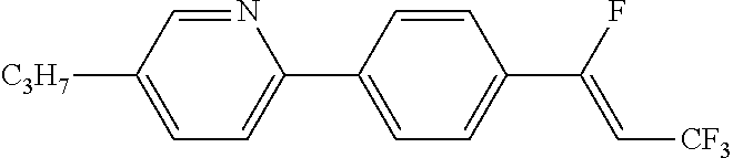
C1=C([C3H7])C=NC(C2=CC=C(C(F)=C[CF3])C=C2)=C1
